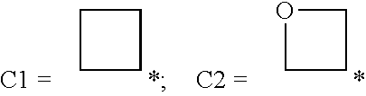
C1CCC1.O1CCC1
